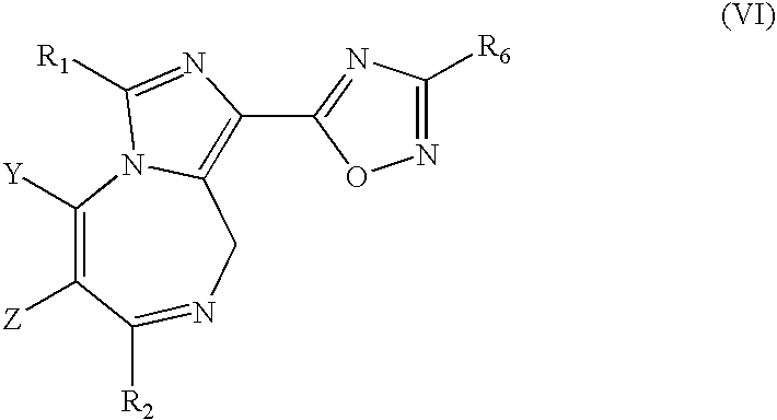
C1([Y])=C([Z])C([R2])=NCC2=C(C3=NC([R6])=NO3)N=C([R1])N12
